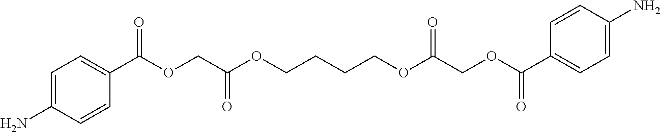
C1=C(N)C=CC(C(OCC(OCCCCOC(COC(C2=CC=C(N)C=C2)=O)=O)=O)=O)=C1
